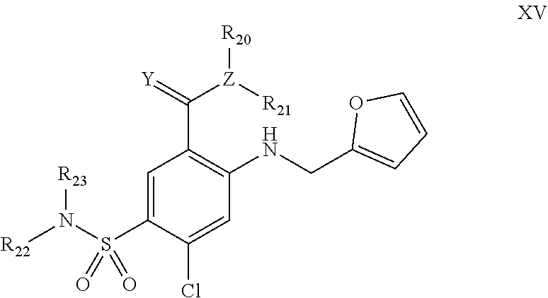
C1=C(S(N([R23])[R22])(=O)=O)C(Cl)=CC(NCC2=CC=CO2)=C1C(=[Y])[Z]([R21])[R20]
